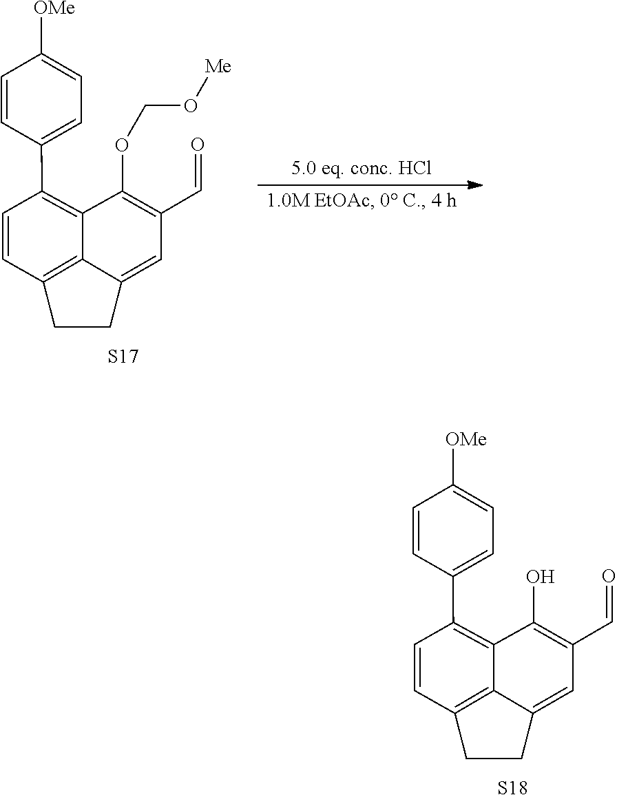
C1(O)=C(C=O)C=C2CCC3=C2C1=C(C1=CC=C([OMe])C=C1)C=C3.[S18].C1(OCO[Me])=C(C=O)C=C2CCC3=C2C1=C(C1=CC=C([OMe])C=C1)C=C3.[S17]
